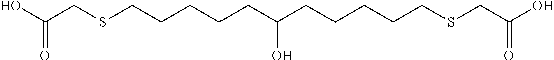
OC(CSCCCCCC(CCCCCSCC(O)=O)O)=O
